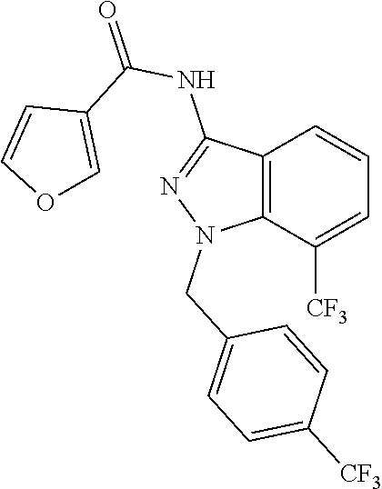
C12=C(C([CF3])=CC=C1)N(CC1=CC=C([CF3])C=C1)N=C2NC(=O)C1=COC=C1
